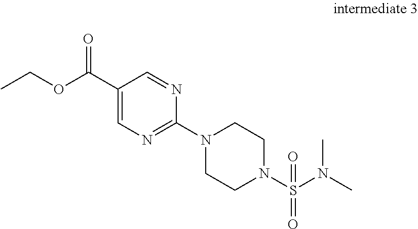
CCOC(C1=CN=C(N2CCN(S(=O)(N(C)C)=O)CC2)N=C1)=O
